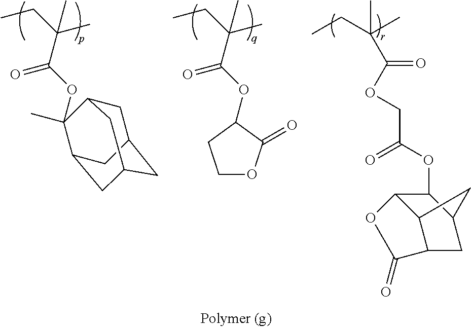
C(C(OC1(C)C2CC3CC(CC1C3)C2)=O)(CC)(C)C.C(C(OC1C(=O)OCC1)=O)(CC)(C)C.C(C)(CC)(C)C(OCC(OC1C2C3C(CC1C3)C(=O)O2)=O)=O
